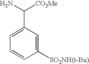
C1([SO2NH(t-Bu)])=CC(C(N)[CO2Me])=CC=C1
